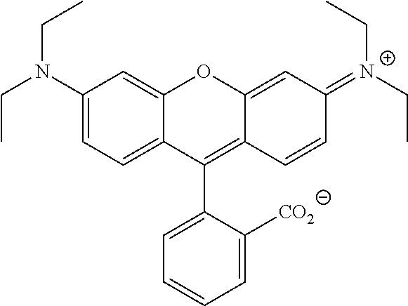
C1(N(CC)CC)=CC=C2C(=C1)OC1=CC(=[N+](CC)CC)C=CC1=C2C1=CC=CC=C1[CO2]
